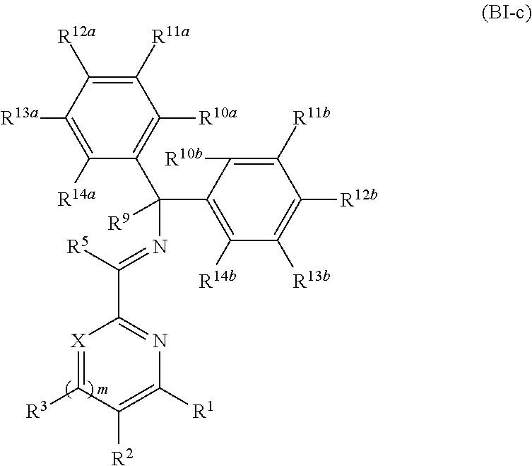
C1([R11a])=C([R12a])C([R13a])=C([R14a])C(C(C2=C([R14b])C([R13b])=C([R12b])C([R11b])=C2[R10b])([R9])N=C(C2=NC([R1])=C([R2])C([R3])=[X]2)[R5])=C1[R10a]
